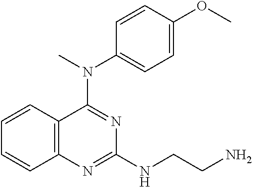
C12=C(C=CC=C1)C(N(C)C1=CC=C(OC)C=C1)=NC(NCCN)=N2
